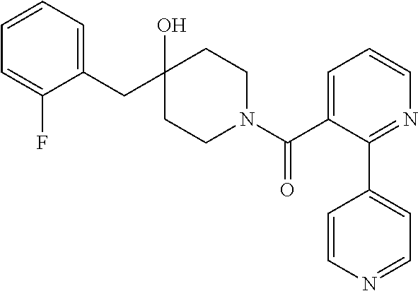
C1(CC2(O)CCN(C(C3=CC=CN=C3C3=CC=NC=C3)=O)CC2)=CC=CC=C1F
